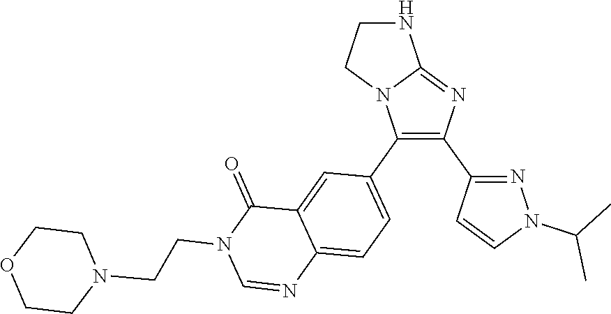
N1C2=NC(C3=NN(C(C)C)C=C3)=C(C3=CC=C4C(=C3)C(=O)N(CCN3CCOCC3)C=N4)N2CC1
